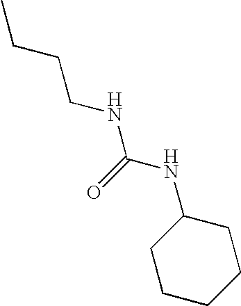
CCCCNC(NC1CCCCC1)=O
